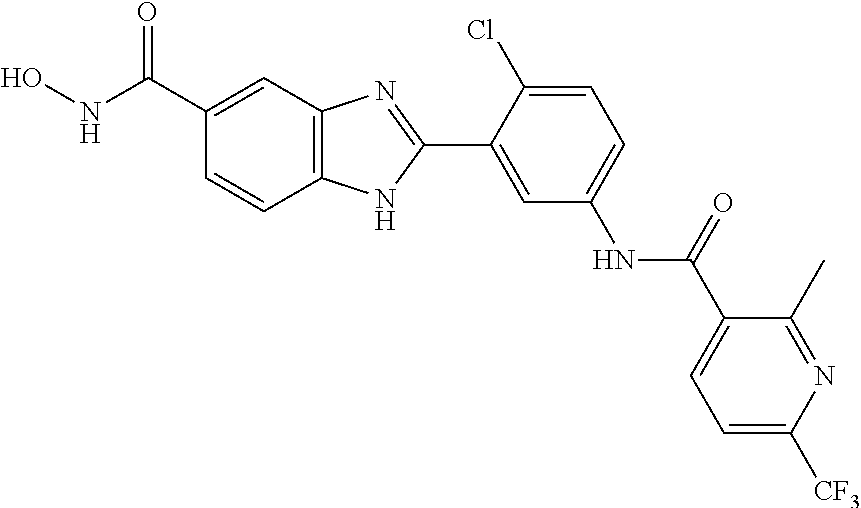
C1(C2=CC(NC(C3=CC=C([CF3])N=C3C)=O)=CC=C2Cl)=NC2=C(N1)C=CC(C(NO)=O)=C2
